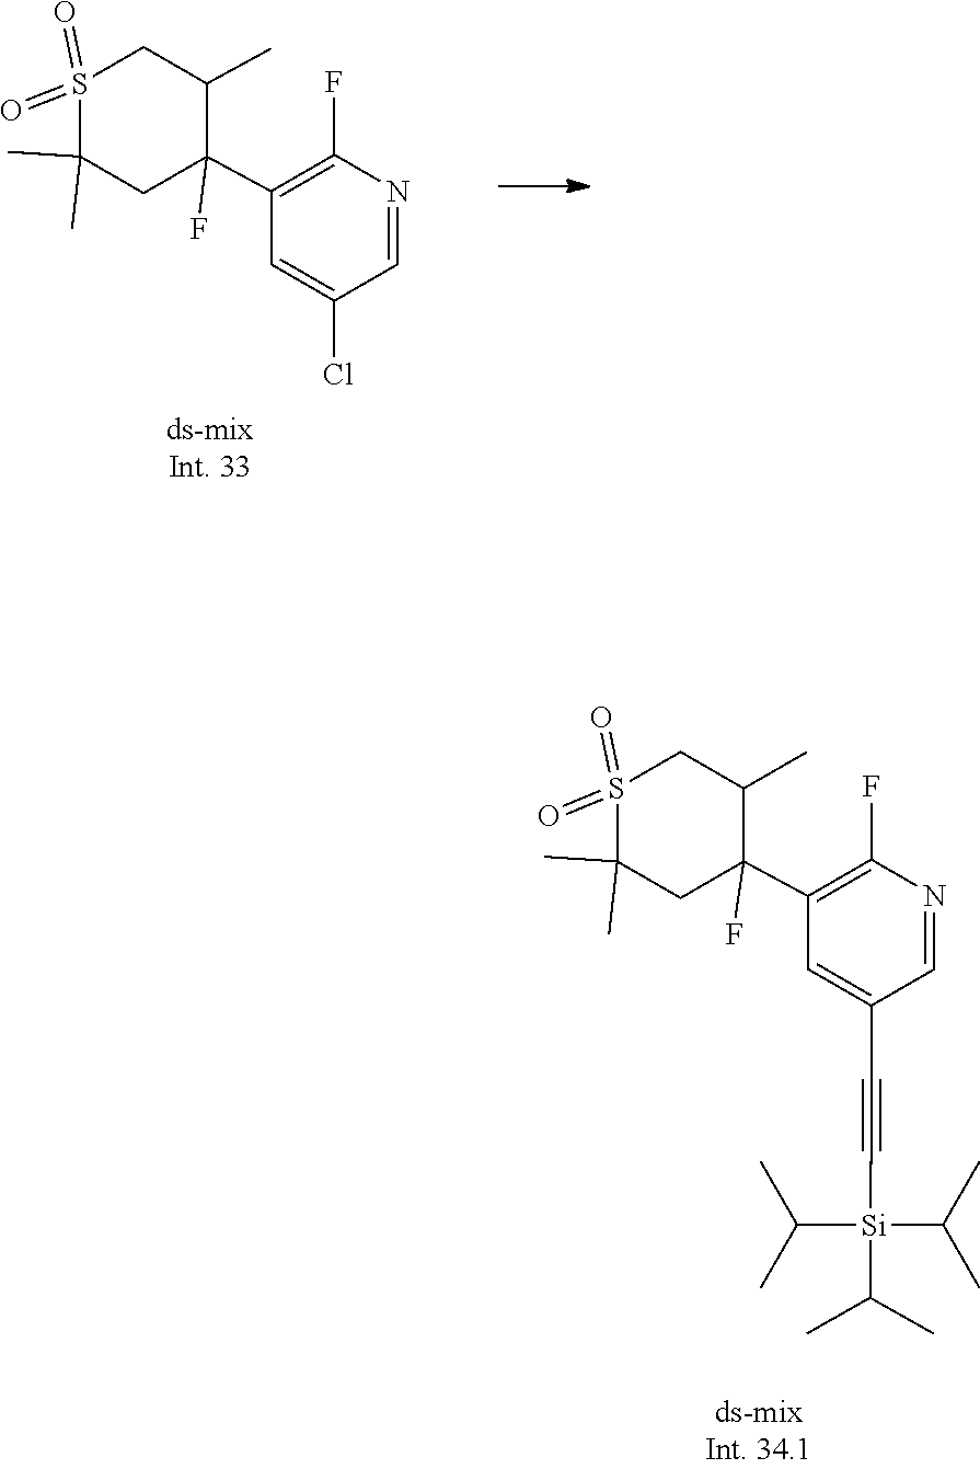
O=S1(=O)C(C)(C)CC(C2=C(F)N=CC(Cl)=C2)(F)C(C)C1.CC(C)[Si](C(C)C)(C(C)C)C#CC1=CC(C2(F)CC(C)(C)S(=O)(=O)CC2C)=C(F)N=C1
